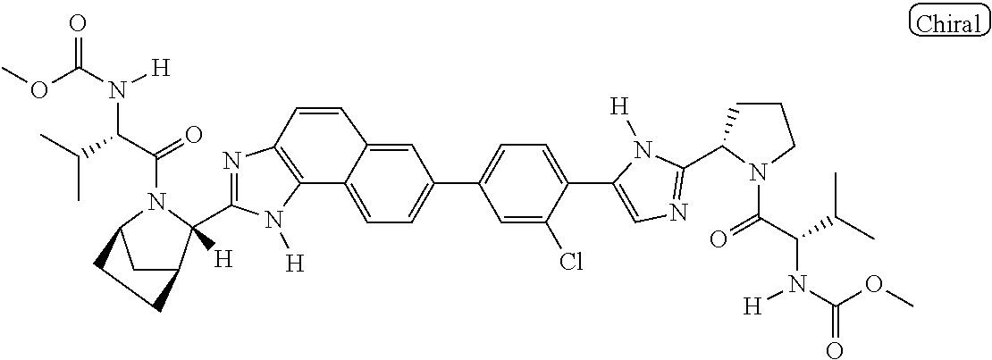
C12=C(N=C(C3([H])C4CC(N3C(=O)C(C(C)C)N([H])C(OC)=O)CC4)N1[H])C=CC1=CC(C3=CC=C(C4=CN=C(C5CCCN5C(=O)C(C(C)C)N([H])C(OC)=O)N4[H])C(Cl)=C3)=CC=C21
